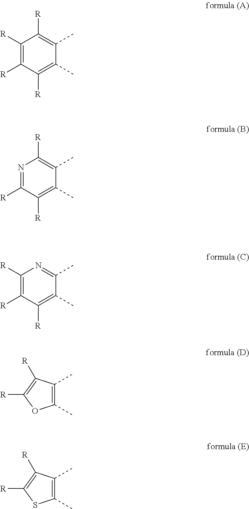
C1([R])=C([R])C([R])=C(C)C(C)=C1[R].N1=C([R])C([R])=C(C)C(C)=C1[R].C1([R])=C([R])C([R])=C(C)C(C)=N1.C1(C)=C(C)C([R])=C([R])O1.C1(C)=C(C)C([R])=C([R])S1
